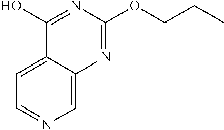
C1=C2C(=CN=C1)N=C(OCCC)N=C2O
